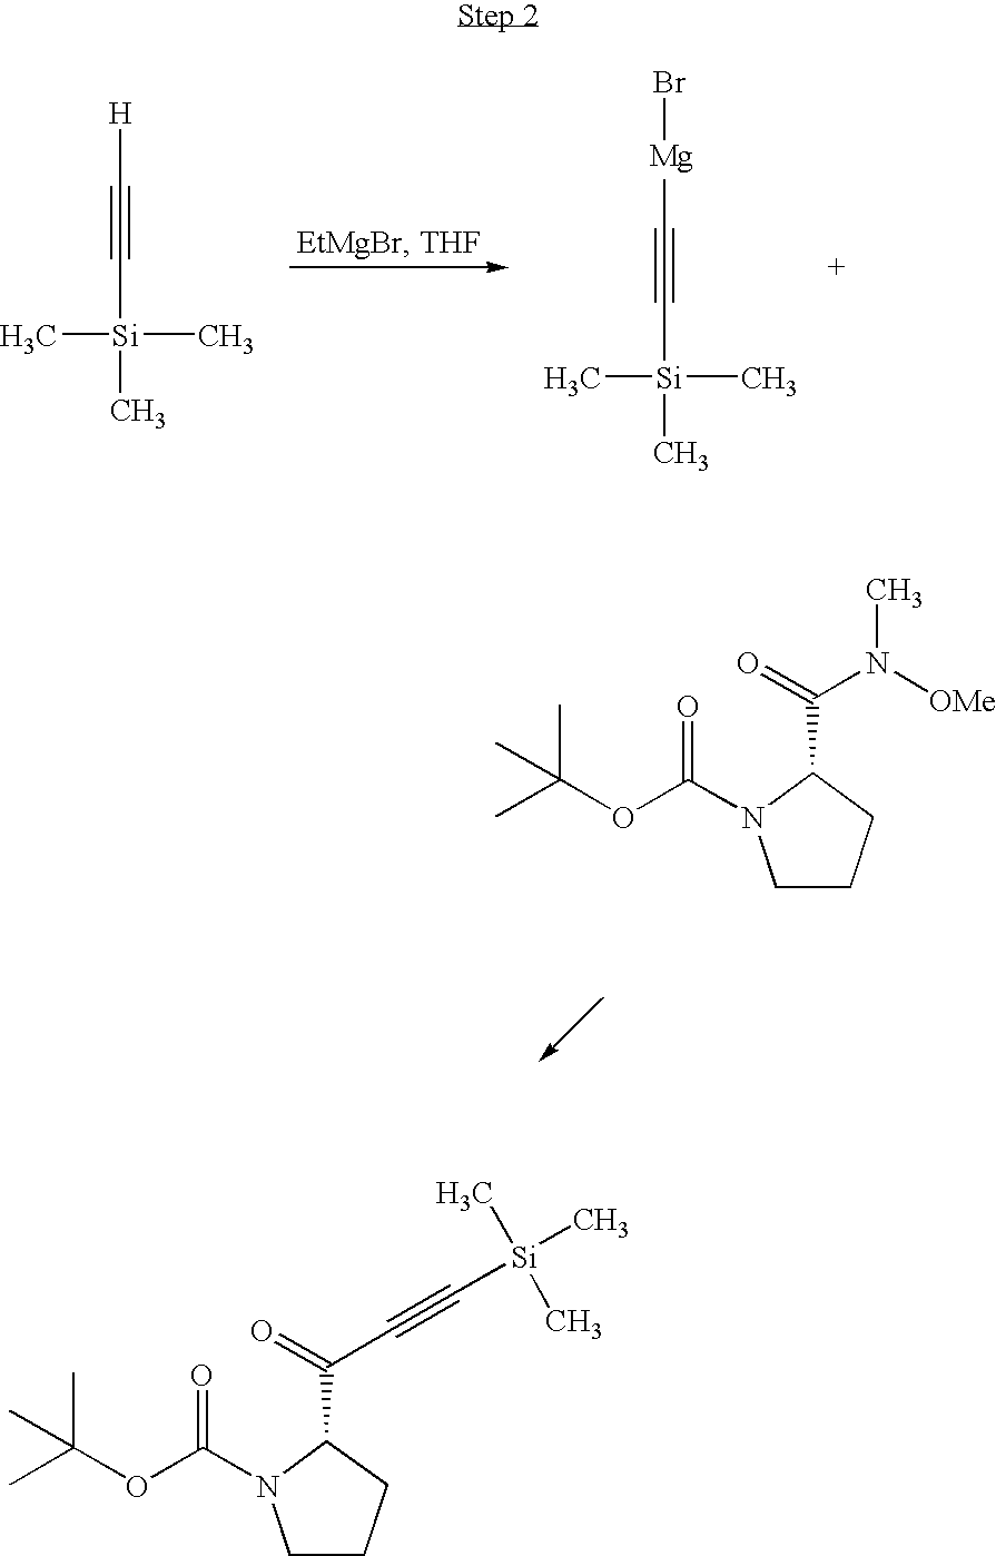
C[Si](C)(C)C#C[H].C[Si](C)(C)C#C[Mg]Br.C1CCC(C(=O)N(C)[OMe])N1C(=O)OC(C)(C)C.C1CCC(C(=O)C#C[Si](C)(C)C)N1C(=O)OC(C)(C)C
